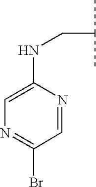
C1(NCC(C)C)=CN=C(Br)C=N1
